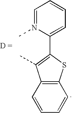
C12=C(C=CC=C1)C(C)=C(C1=CC=CC=N1C)S2
